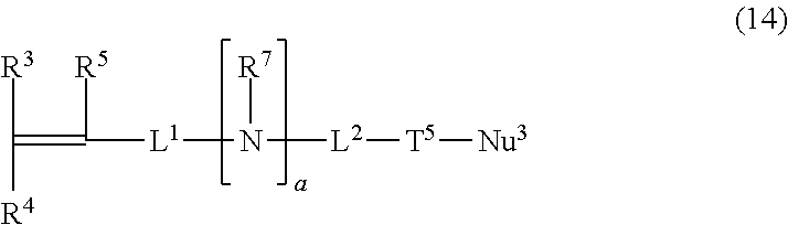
C(=C([R5])[L1]N([L2][T5][Nu3])[R7])([R3])[R4]
